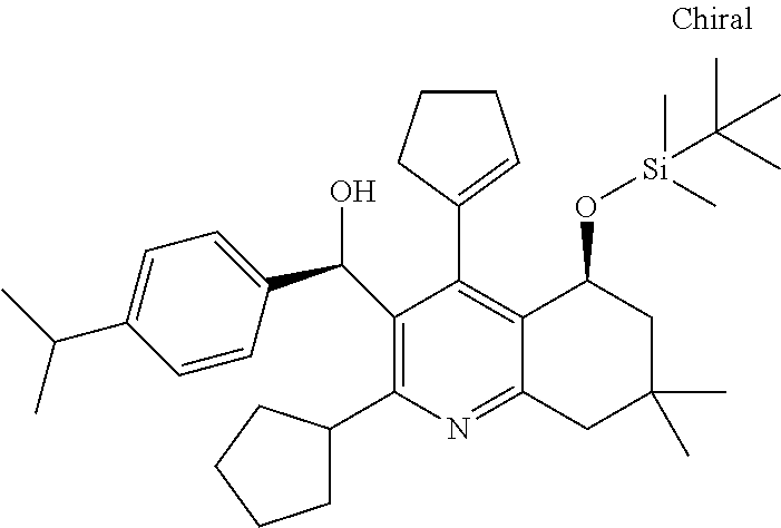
C1(C(C2=CC=C(C(C)C)C=C2)O)=C(C2CCCC2)N=C2C(=C1C1=CCCC1)C(O[Si](C)(C)C(C)(C)C)CC(C)(C)C2
